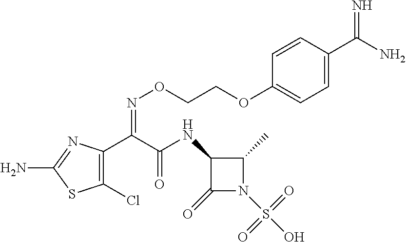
C1(Cl)=C(C(C(NC2C(=O)N(S(O)(=O)=O)C2C)=O)=NOCCOC2=CC=C(C(N)=N)C=C2)N=C(N)S1
